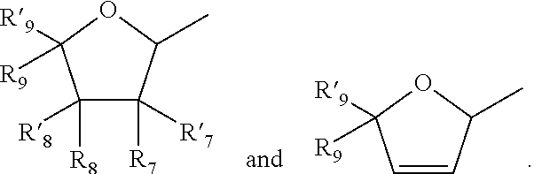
C1=CC(C)OC1([R9])[R9].C1([R8])([R8])C([R7])([R7])C(C)OC1([R9])[R9]
